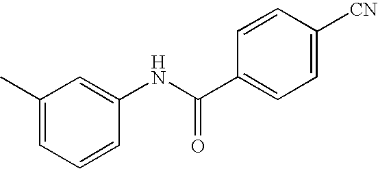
C1(C)=CC=CC(NC(C2=CC=C([CN])C=C2)=O)=C1
